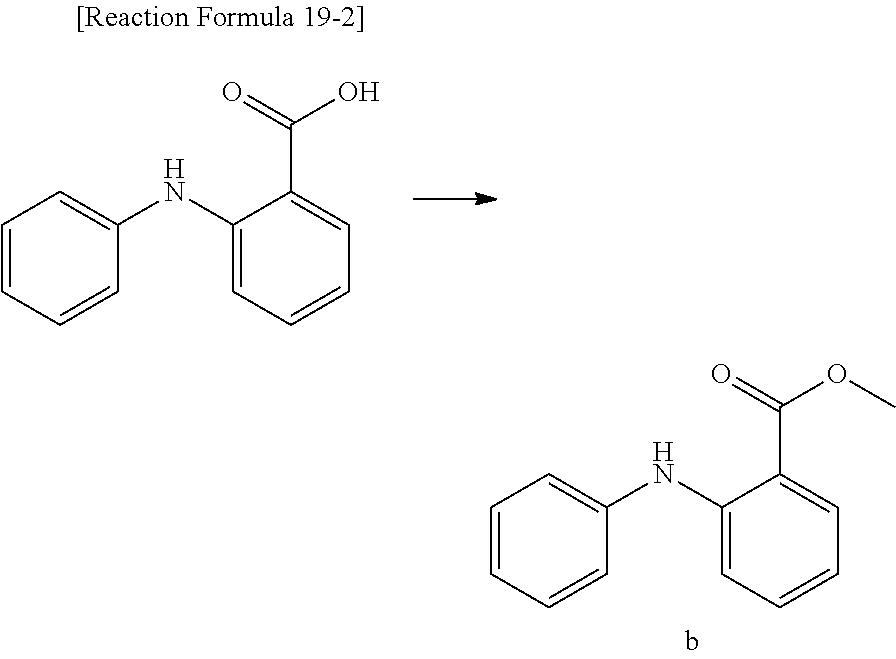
C1=CC=CC(NC2=CC=CC=C2C(=O)O)=C1.C1=CC=CC(NC2=CC=CC=C2C(=O)OC)=C1
